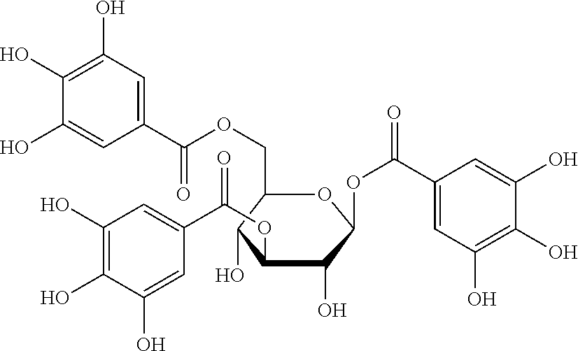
C1(O)=C(O)C=C(C(=O)OCC2C(O)C(OC(C3=CC(O)=C(O)C(O)=C3)=O)C(O)C(OC(=O)C3=CC(O)=C(O)C(O)=C3)O2)C=C1O
